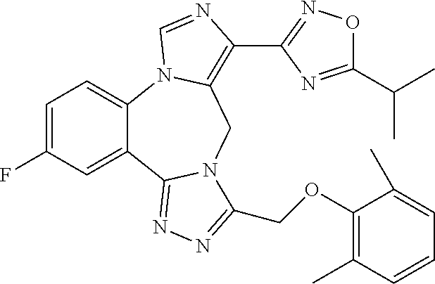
C1=C(F)C=C2C(=C1)N1C(=C(C3=NOC(C(C)C)=N3)N=C1)CN1C2=NN=C1COC1=C(C)C=CC=C1C
